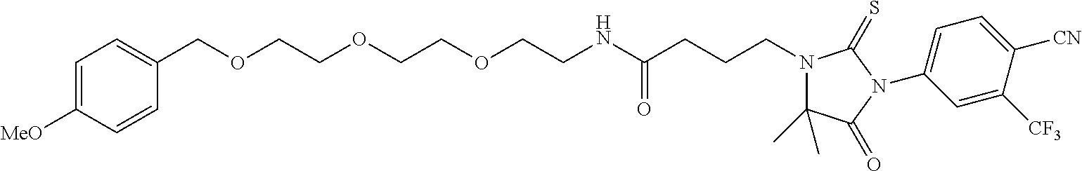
C1=C([MeO])C=CC(COCCOCCOCCNC(CCCN2C(C)(C)C(=O)N(C3=CC=C([CN])C([CF3])=C3)C2=S)=O)=C1
